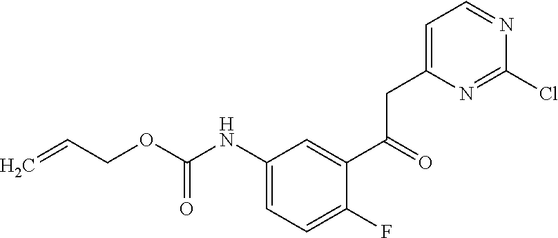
C1=C(CC(C2=CC(NC(OCC=C)=O)=CC=C2F)=O)N=C(Cl)N=C1
